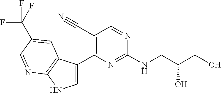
C1=C(C2=C(C#N)C=NC(NCC(CO)O)=N2)C2=C(N1)N=CC(C(F)(F)F)=C2
